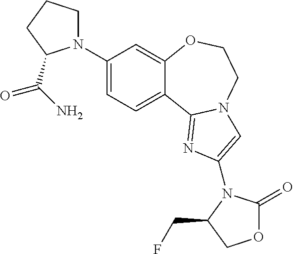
C1(N2CCCC2C(N)=O)=CC=C2C(=C1)OCCN1C2=NC(N2C(=O)OCC2CF)=C1
